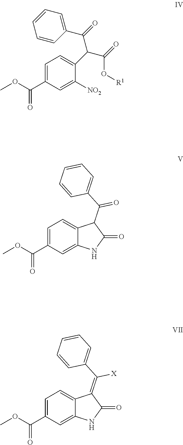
C1=C(C(OC)=O)C=C([NO2])C(C(C(=O)O[R1])C(=O)C2=CC=CC=C2)=C1.C1=C(C(OC)=O)C=C2C(=C1)C(C(C1=CC=CC=C1)=O)C(=O)N2.C1=C(C(OC)=O)C=C2C(=C1)C(=C(C1=CC=CC=C1)[X])C(=O)N2
